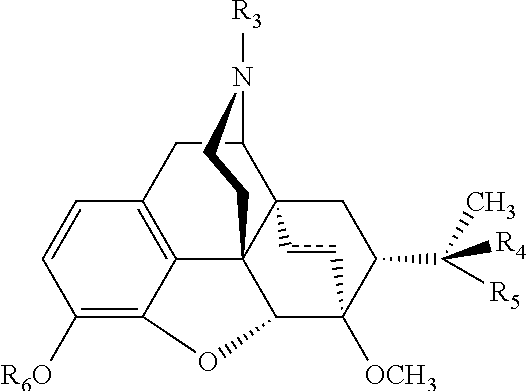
C1([R6O])=C2C3=C(C=C1)CC1C45C3(C(C([OCH3])(C(C([R4])([R5])C)C4)cc5)O2)CCN1[R3]
